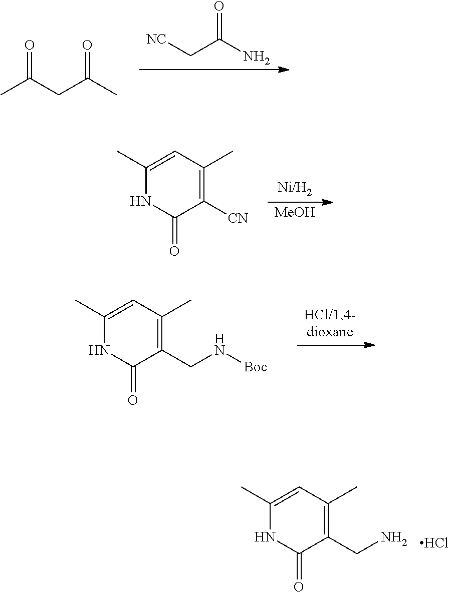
CC(CC(C)=O)=O.[NC]CC(N)=O.C1(C)=CC(C)=C([CN])C(=O)N1.[MeOH].C1(C)=CC(C)=C(CN[Boc])C(=O)N1.C1(C)=CC(C)=C(CN)C(=O)N1.Cl
